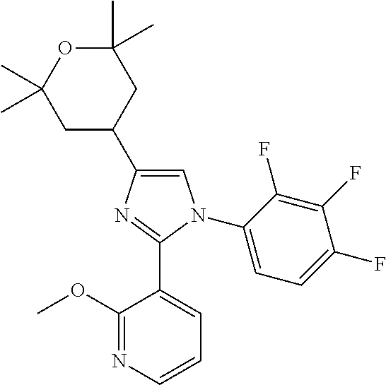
C1=C(C2CC(C)(C)OC(C)(C)C2)N=C(C2=CC=CN=C2OC)N1C1=CC=C(F)C(F)=C1F
